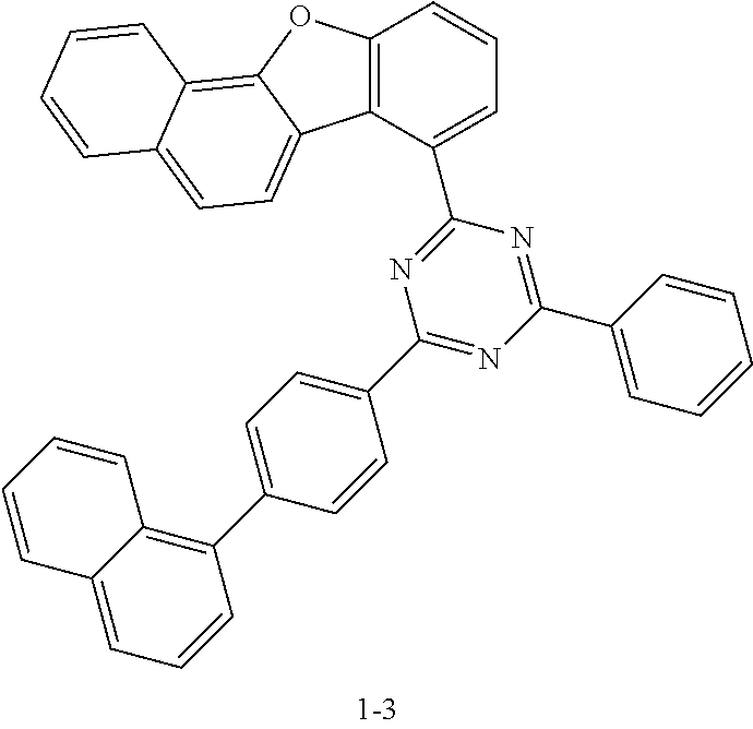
C1(C2=CC=CC=C2)=NC(C2=CC=CC3=C2C2=CC=C4C(=C2O3)C=CC=C4)=NC(C2=CC=C(C3=C4C(=CC=C3)C=CC=C4)C=C2)=N1
